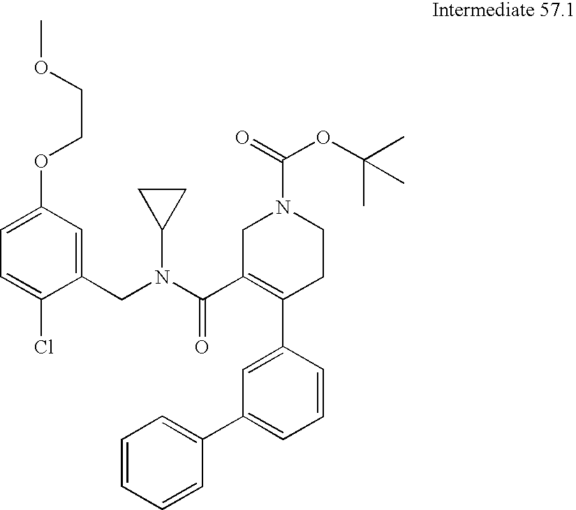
C1=CC=CC(C2=CC=CC(C3=C(C(N(CC4=CC(OCCOC)=CC=C4Cl)C4CC4)=O)CN(C(OC(C)(C)C)=O)CC3)=C2)=C1
